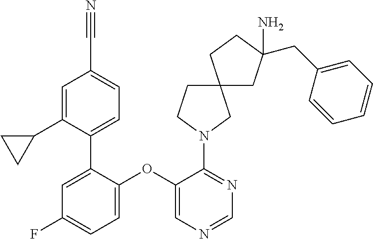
C1=C(OC2=CN=CN=C2N2CC3(CC2)CC(N)(CC2=CC=CC=C2)CC3)C(C2=CC=C(C#N)C=C2C2CC2)=CC(F)=C1
